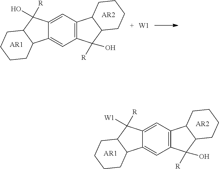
C12=C(C=C3C(=C1)C1C(C3([W1])[R])CCCC1)C1C(C2([R])O)CCCC1.[AR1].[AR2].C12=C(C=C3C(=C1)C1C(C3(O)[R])CCCC1)C1C(C2([R])O)CCCC1.[AR1].[AR2].[W1]
